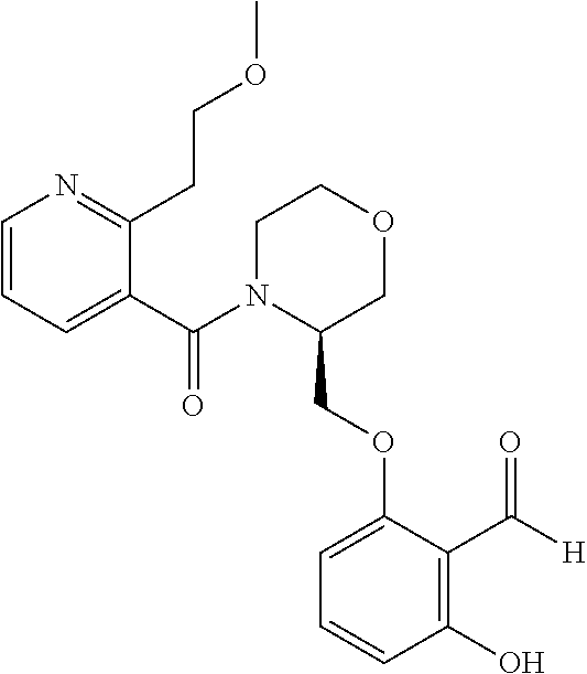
C1=CC=C(C(N2C(COC3=CC=CC(O)=C3C([H])=O)COCC2)=O)C(CCOC)=N1
